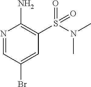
N1=CC(Br)=CC(S(N(C)C)(=O)=O)=C1N
